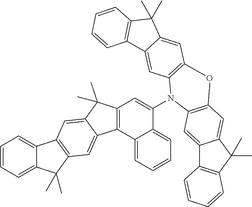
C12=CC=CC=C1C(C)(C)C1=C2C=C2C(C)(C)C3=C(C2=C1)C1=CC=CC=C1C(N1C2=C(C=C4C(=C2)C2=C(C4(C)C)C=CC=C2)OC2=C1C=C1C4=C(C(C)(C)C1=C2)C=CC=C4)=C3
